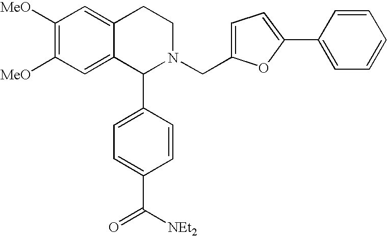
C1([MeO])=C([MeO])C=C2C(=C1)CCN(CC1=CC=C(C3=CC=CC=C3)O1)C2C1=CC=C(C([NEt2])=O)C=C1
